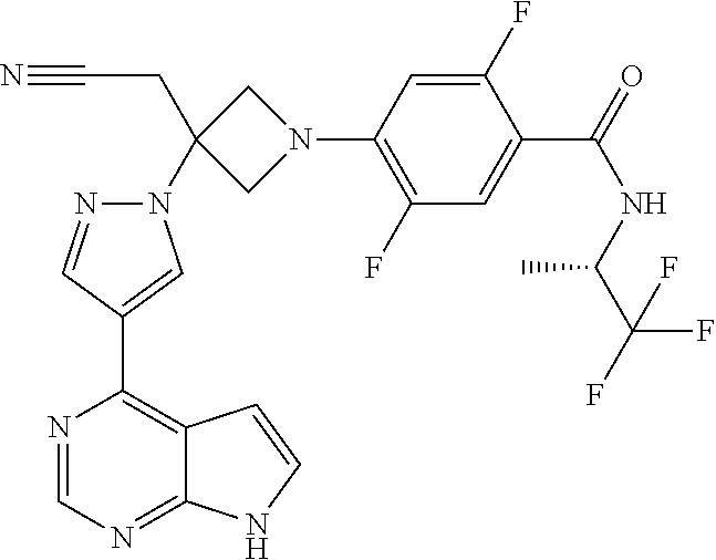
N#CCC1(N2N=CC(C3=C4C(=NC=N3)NC=C4)=C2)CN(C2=C(F)C=C(C(NC(C(F)(F)F)C)=O)C(F)=C2)C1
